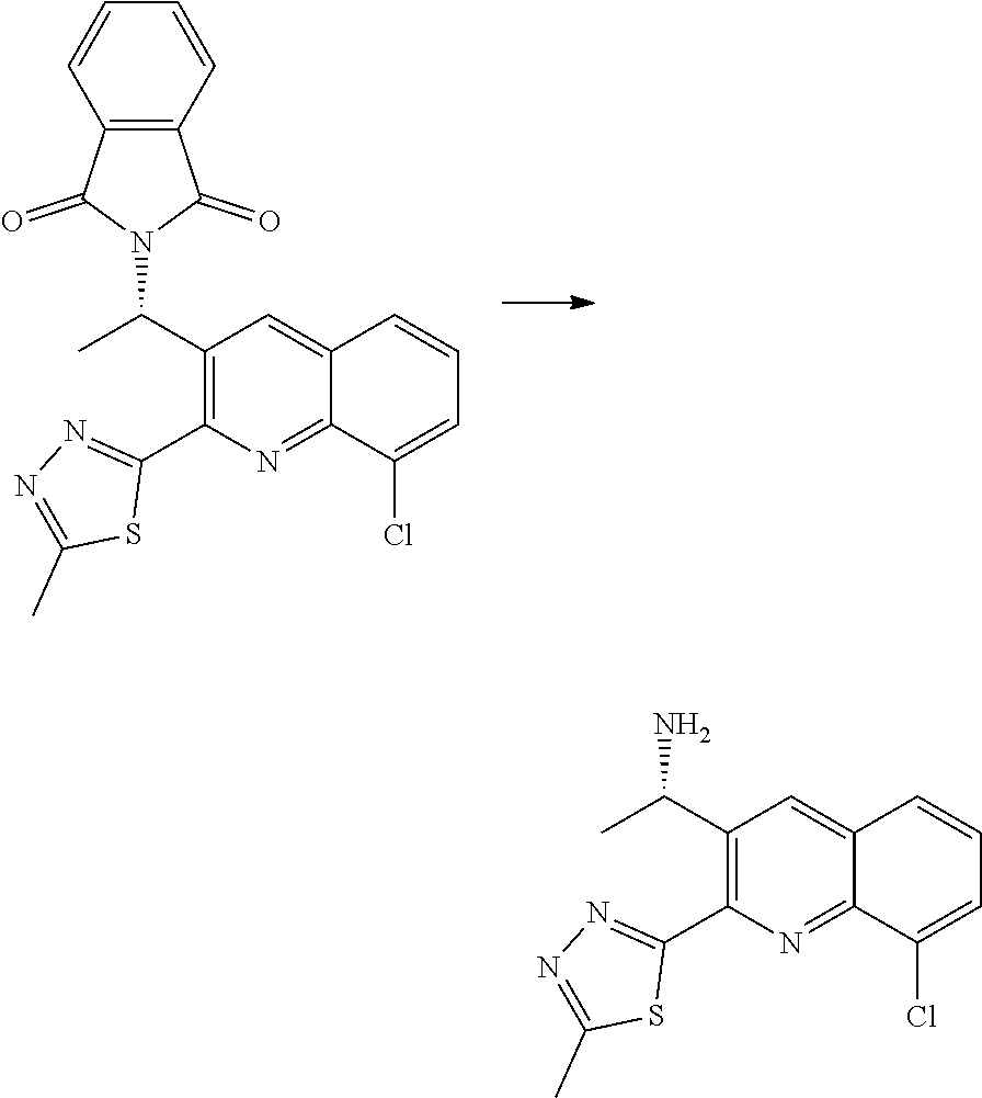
C1=CC=CC2=C1C(=O)N(C(C)C1=C(C3=NN=C(C)S3)N=C3C(=C1)C=CC=C3Cl)C2=O.NC(C)C1=C(C2=NN=C(C)S2)N=C2C(=C1)C=CC=C2Cl
